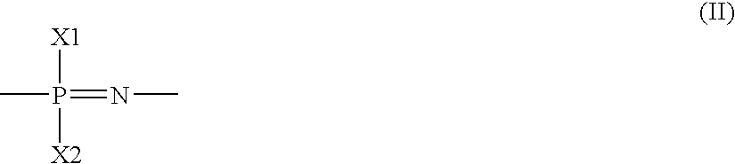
CP(=NC)([X1])[X2]
